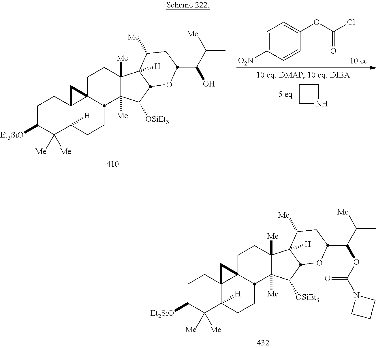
C1C([Et2SiO])C([Me])([Me])C2([H])C3(C1)C1(C3)CCC3([Me])C([Me])(C([OSiEt3])C4C3([H])C([Me])CC(C(OC(=O)N3CCC3)C(C)[Me])O4)C1CC2.C1=C([O2N])C=CC(OC(Cl)=O)=C1.C1CNC1.C1C([Et3SiO])C([Me])([Me])C2([H])C3(C1)C1(C3)CCC3([Me])C([Me])(C([OSiEt3])C4C3([H])C([Me])CC(C(O)C(C)[Me])O4)C1CC2
